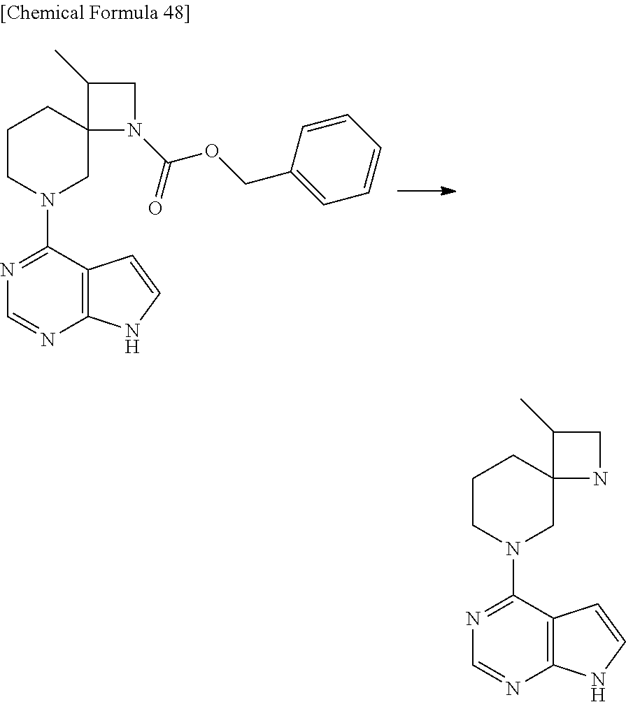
C1CN(C2=NC=NC3=C2C=CN3)CC2(C1)N(C(=O)OCC1=CC=CC=C1)CC2C.C1CN(C2=NC=NC3=C2C=CN3)CC2(C1)NCC2C
